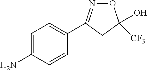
O1N=C(C2=CC=C(N)C=C2)CC1(O)[CF3]
